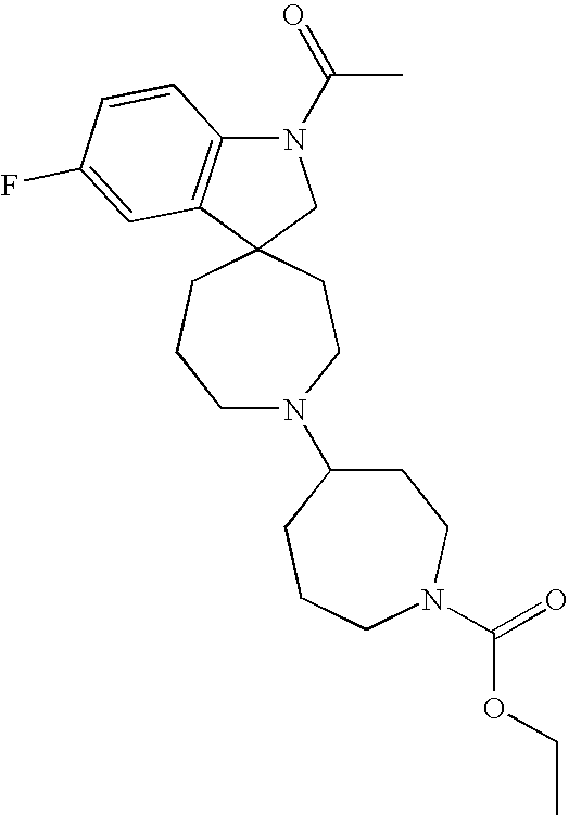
C12(CN(C(=O)C)C3=C1C=C(F)C=C3)CCCN(C1CCN(C(OCC)=O)CCC1)CC2
